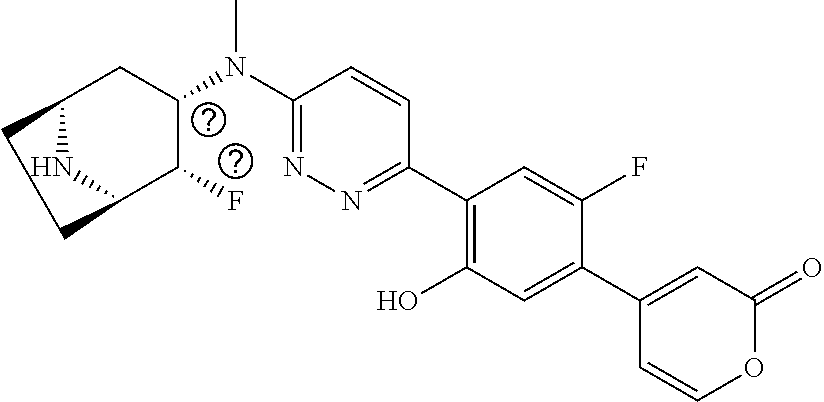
C1(N(C2CC3CCC(C2F)N3)C)=NN=C(C2=C(O)C=C(C3=CC(=O)OC=C3)C(F)=C2)C=C1
